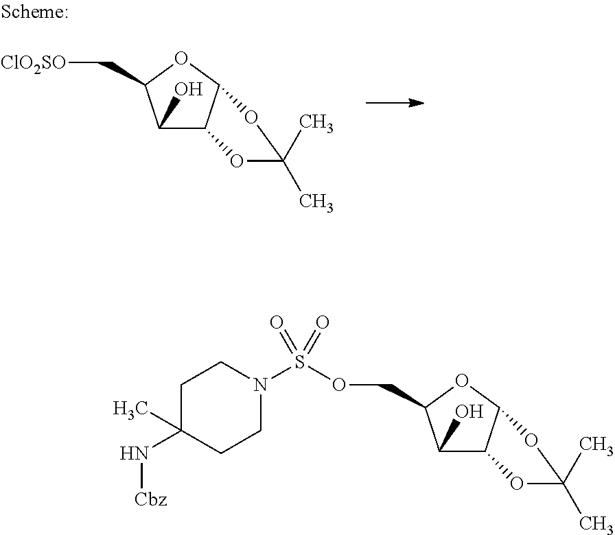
[ClO2SO]CC1C(O)C2C(O1)OC(C)(C)O2.O(CC1C(O)C2C(O1)OC(C)(C)O2)S(N1CCC(C)(N[Cbz])CC1)(=O)=O
